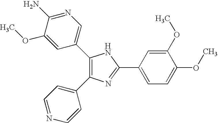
C1(C2=CN=C(N)C(OC)=C2)=C(C2=CC=NC=C2)N=C(C2=CC=C(OC)C(OC)=C2)N1
